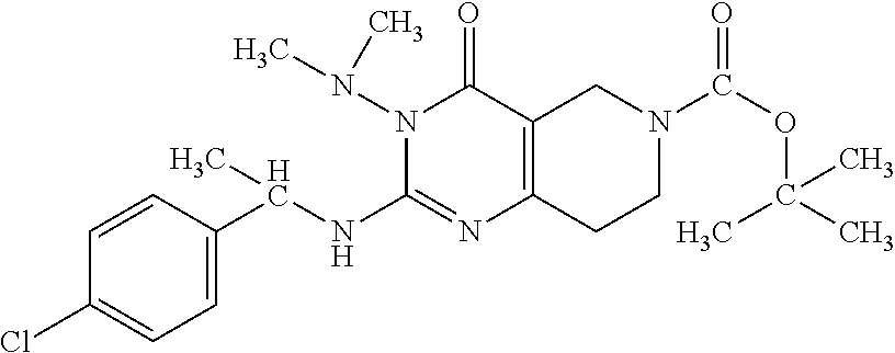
C1=CC(C(NC2=NC3=C(C(=O)N2N(C)C)CN(C(OC(C)(C)C)=O)CC3)C)=CC=C1Cl
